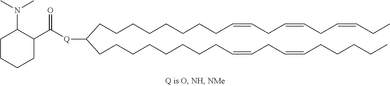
C(C([Q]C(C1C(N(C)C)CCCC1)=O)CCCCCCCCC=CCC=CCC=CCC)CCCCCCCC=CCC=CCCCCC
